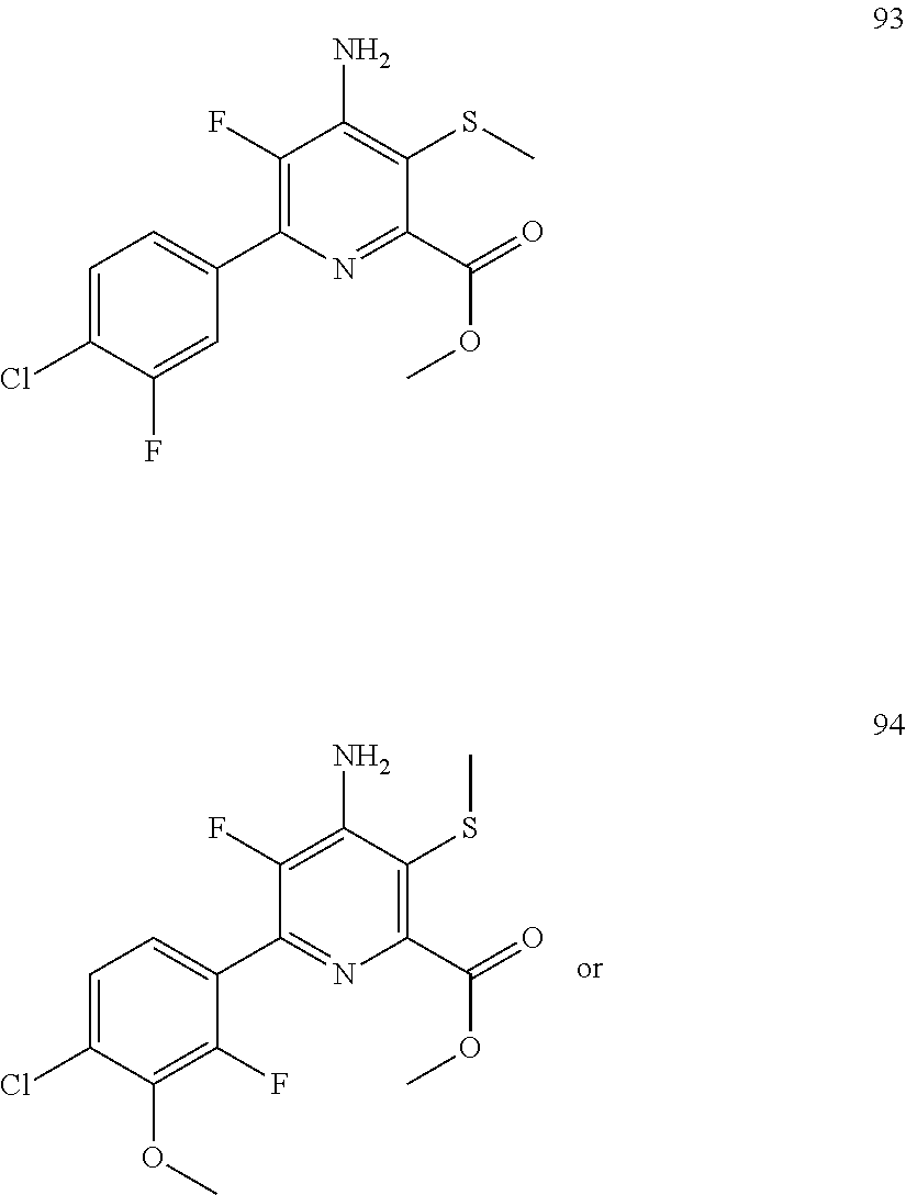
C1=C(Cl)C(OC)=C(F)C(C2=NC(C(=O)OC)=C(SC)C(N)=C2F)=C1.C1=C(Cl)C(F)=CC(C2=C(F)C(N)=C(SC)C(C(=O)OC)=N2)=C1
